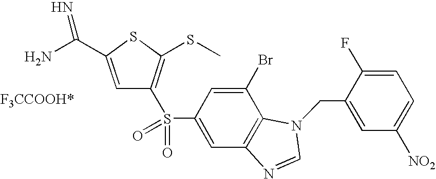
C1=C(C(N)=N)SC(SC)=C1S(C1=CC2=C(C(Br)=C1)N(CC1=CC([NO2])=CC=C1F)C=N2)(=O)=O
